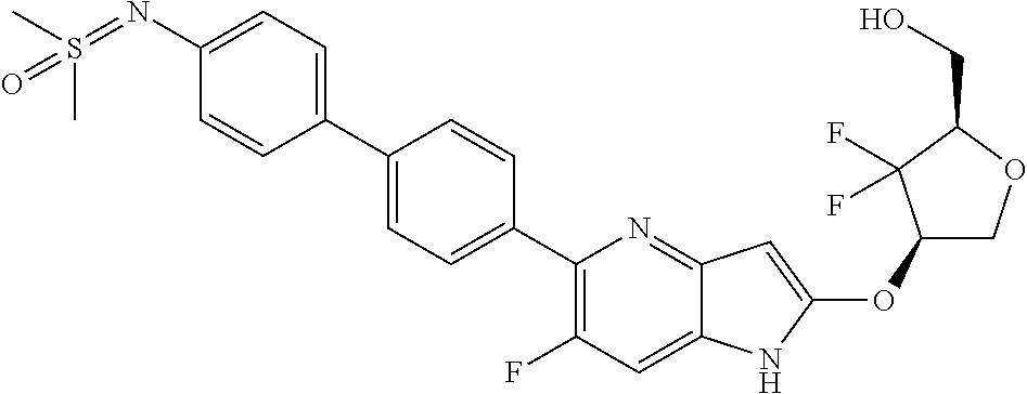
C1(OC2=CC3=NC(C4=CC=C(C5=CC=C(N=S(C)(=O)C)C=C5)C=C4)=C(F)C=C3N2)COC(CO)C1(F)F
